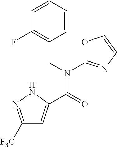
C1([F3C])=NNC(C(=O)N(CC2=C(F)C=CC=C2)C2=NC=CO2)=C1
